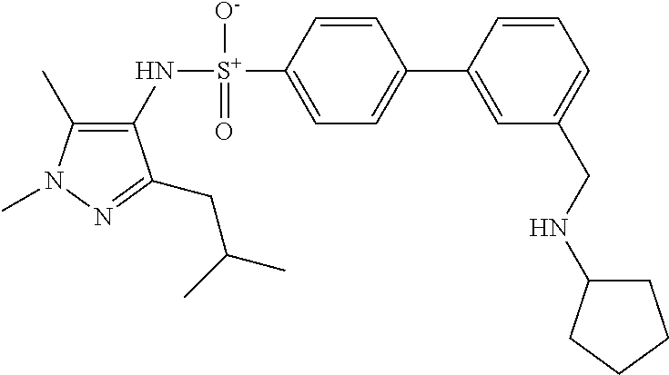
C1(C)=C(N[S+](C2=CC=C(C3=CC(CNC4CCCC4)=CC=C3)C=C2)([O-])=O)C(CC(C)C)=NN1C
